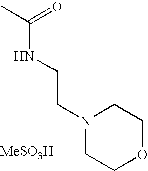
CC(=O)NCCN1CCOCC1.[MeSO3H]
